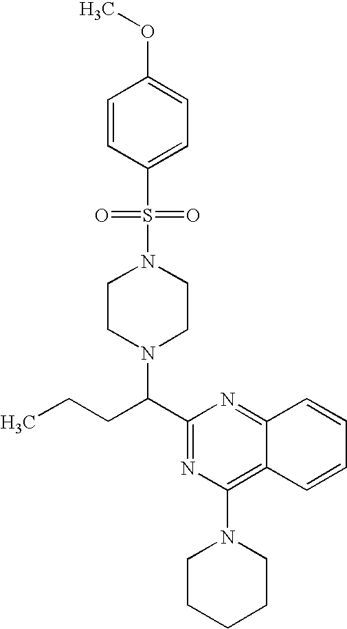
C1(C(CCC)N2CCN(S(=O)(=O)C3=CC=C(OC)C=C3)CC2)=NC(N2CCCCC2)=C2C(=N1)C=CC=C2
